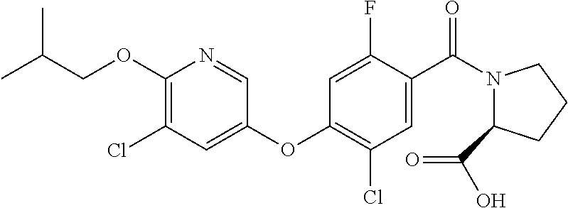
C1(OCC(C)C)=C(Cl)C=C(OC2=C(Cl)C=C(C(N3C(C(=O)O)CCC3)=O)C(F)=C2)C=N1
